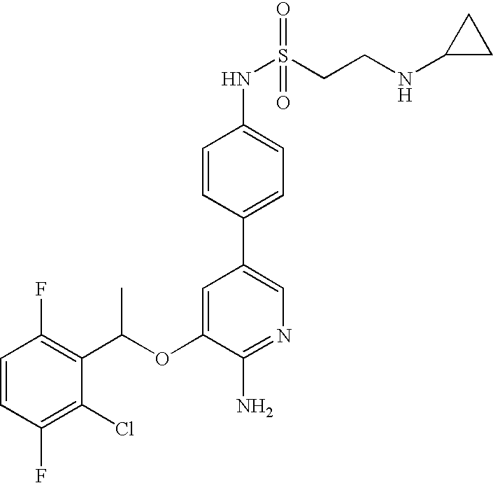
C1=CC(F)=C(C(OC2=CC(C3=CC=C(NS(CCNC4CC4)(=O)=O)C=C3)=CN=C2N)C)C(Cl)=C1F
